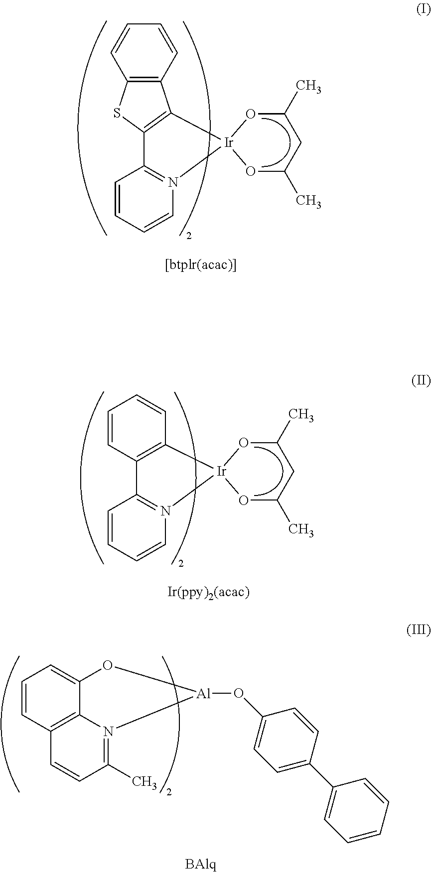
C1=CC=CC2=C1SC1=C2[Ir]2(N3=C1C=CC=C3)OC(C)CC(C)O2.C12=C([Ir]3(N4=C1C=CC=C4)OC(C)CC(C)O3)C=CC=C2.C1=CC2=C3C(=C1)O[Al](OC1=CC=C(C4=CC=CC=C4)C=C1)N3=C(C)C=C2
